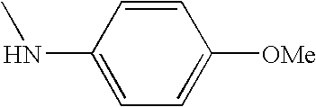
C1=CC(NC)=CC=C1[OMe]
